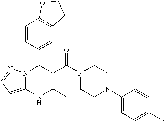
C1=CC(C2N3C(=CC=N3)NC(C)=C2C(N2CCN(C3=CC=C(F)C=C3)CC2)=O)=CC2=C1OCC2
